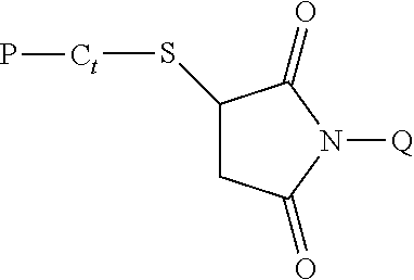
C1(S[Ct]P)CC(=O)N([Q])C1=O
